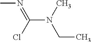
CN=C(N(CC)C)Cl
